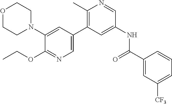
O1CCN(C2=CC(C3=C(C)N=CC(NC(C4=CC([CF3])=CC=C4)=O)=C3)=CN=C2OCC)CC1
